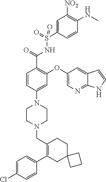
C1=C(Cl)C=CC(C2=C(CN3CCN(C4=CC(OC5=CN=C6C(=C5)C=CN6)=C(C(=O)NS(C5=CC([NO2])=C(NC)C=C5)(=O)=O)C=C4)CC3)CCC3(C2)CCC3)=C1
